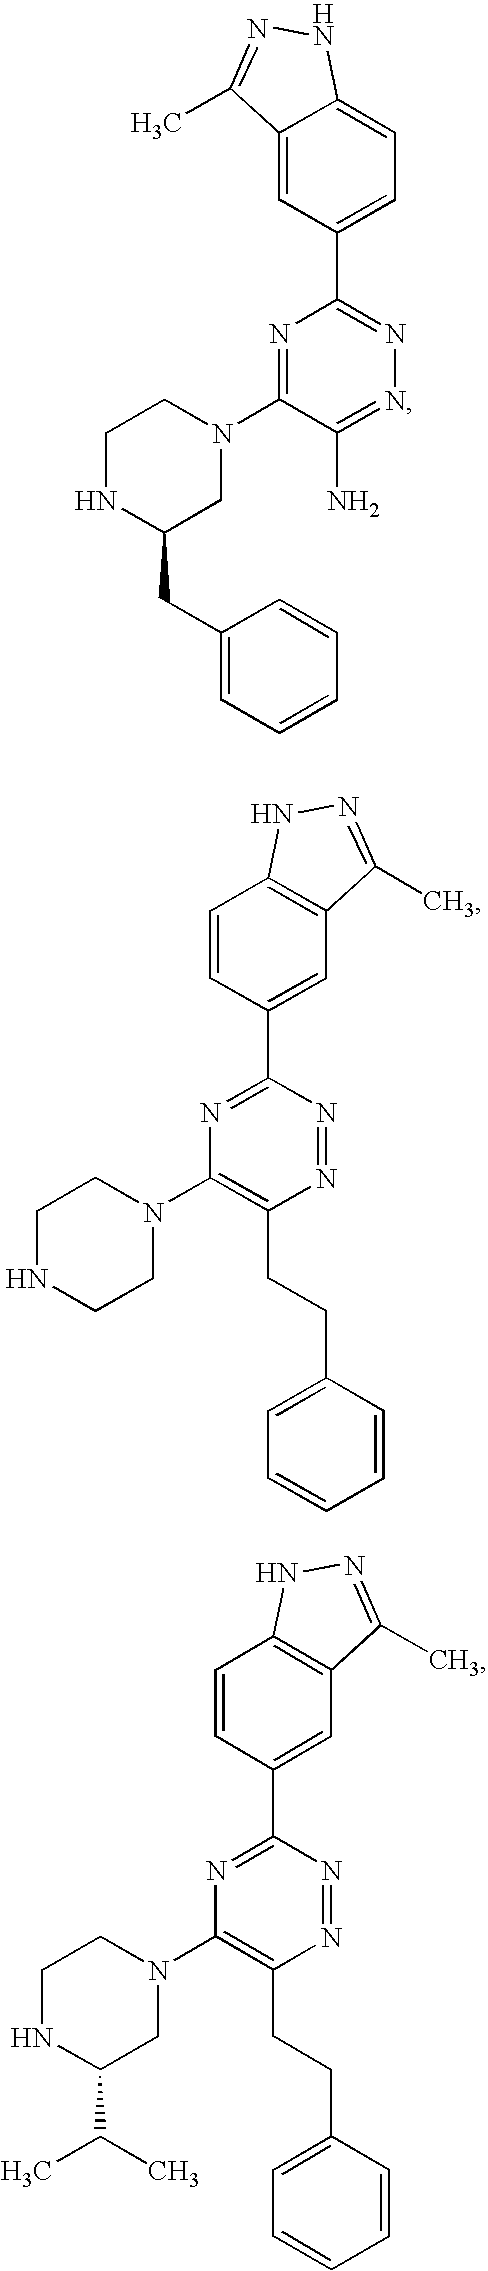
C12=CC(C3=NN=C(N)C(N4CCNC(CC5=CC=CC=C5)C4)=N3)=CC=C1NN=C2C.C1=CC(C2=NC(N3CCNCC3)=C(CCC3=CC=CC=C3)N=N2)=CC2=C1NN=C2C.C1=CC(C2=NC(N3CCNC(C(C)C)C3)=C(CCC3=CC=CC=C3)N=N2)=CC2=C1NN=C2C
